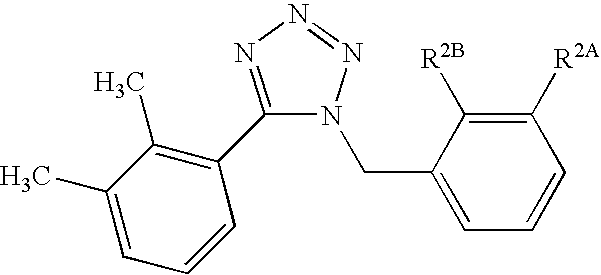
C1=C(C)C(C)=C(C2=NN=NN2CC2=CC=CC([R2A])=C2[R2B])C=C1
